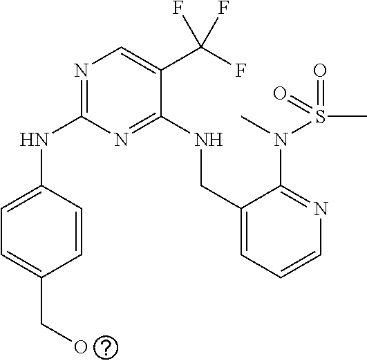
N(C1=NC=C(C(F)(F)F)C(NCC2=CC=CN=C2N(S(=O)(C)=O)C)=N1)C1=CC=C(CO)C=C1
